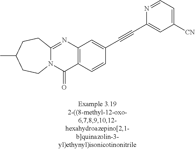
N12C(=NC3=C(C1=O)C=CC(C#CC1=CC([CN])=CC=N1)=C3)CCC(C)CC2
